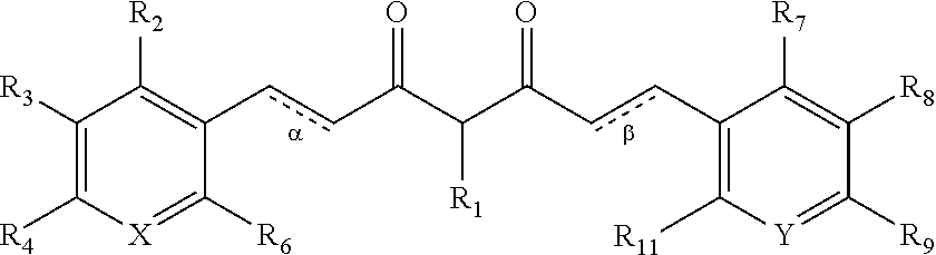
C1([R11])=C(ccC(C([R1])C(ccC2=C([R2])C([R3])=C([R4])[X]=C2[R6])=O)=O)C([R7])=C([R8])C([R9])=[Y]1
